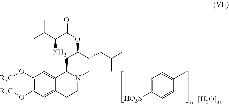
C1=C([HO3S])C=CC(C)=C1.C1(O[R3C])=C(O[R3C])C=C2C(=C1)C1N(CC2)CC(CC(C)C)C(OC(=O)C(C(C)C)N)C1
